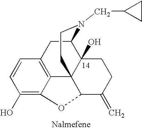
C1=CC(O)=C2C3=C1CC1C4(O)C3(CCN1CC1CC1)C(C(=C)CC4)O2
